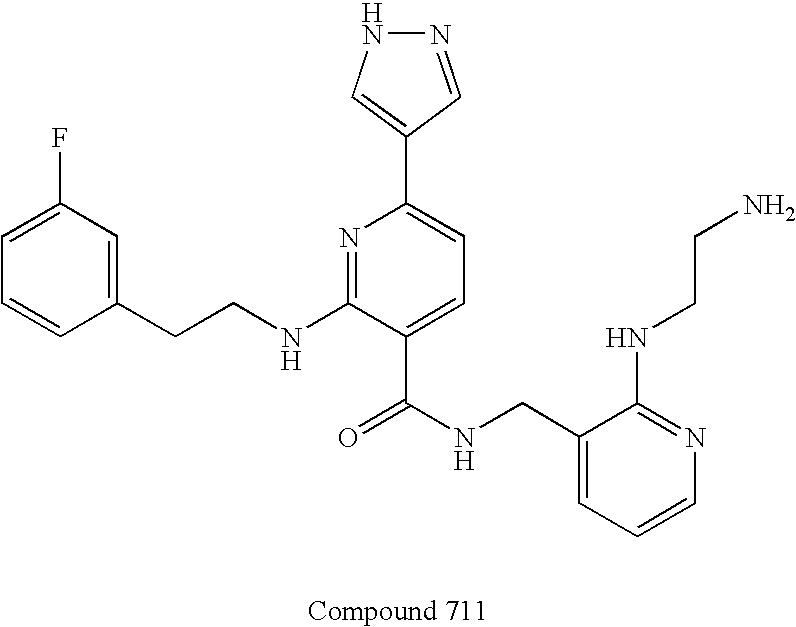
C1=CC(CCNC2=NC(C3=CNN=C3)=CC=C2C(NCC2=CC=CN=C2NCCN)=O)=CC(F)=C1
